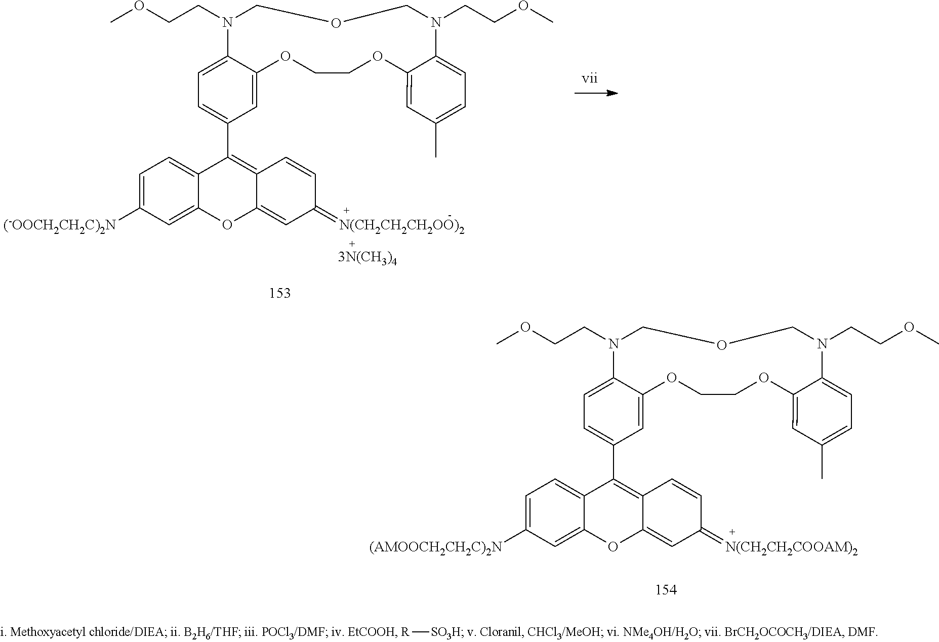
C1=C2C(=CC=C1C1=C3C(=CC(=[N(CH2CH2COOAM)2])C=C3)OC3=CC([(AMOOCH2CH2C)2N])=CC=C13)N(CCOC)COCN(CCOC)C1=CC=C(C)C=C1OCCO2.C1=C2C(=CC=C1C1=C3C(=CC(=[N(CH2CH2CH2OO)2])C=C3)OC3=CC([(-OOCH2CH2C)2N])=CC=C13)N(CCOC)COCN(CCOC)C1=CC=C(C)C=C1OCCO2.[R][SO3H]
